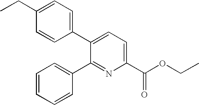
C1(CC)=CC=C(C2=CC=C(C(=O)OCC)N=C2C2=CC=CC=C2)C=C1
